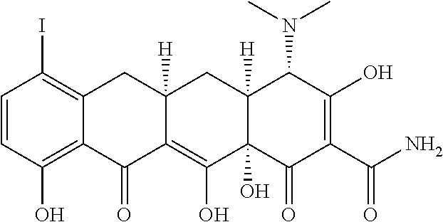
C1=CC(O)=C2C(=C1I)CC1([H])C(=C(O)C3(O)C([H])(C1)C(N(C)C)C(O)=C(C(N)=O)C3=O)C2=O
